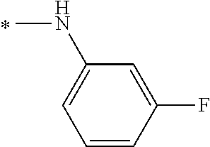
C1(NC)=CC=CC(F)=C1
